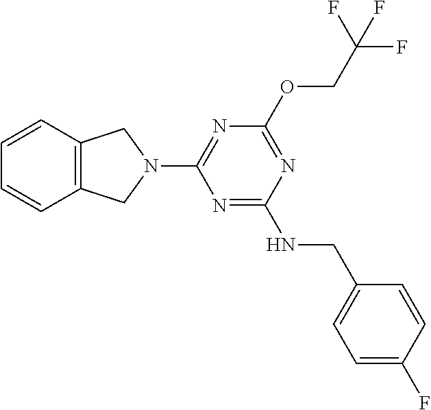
C12=C(C=CC=C1)CN(C1=NC(OCC(F)(F)F)=NC(NCC3=CC=C(F)C=C3)=N1)C2
